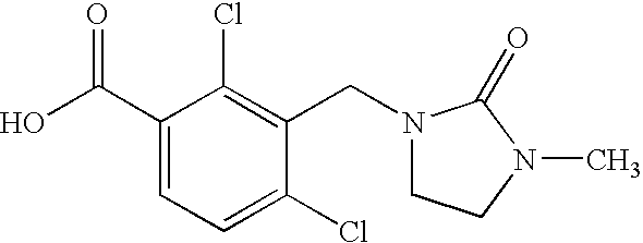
C1(C(O)=O)=CC=C(Cl)C(CN2CCN(C)C2=O)=C1Cl
